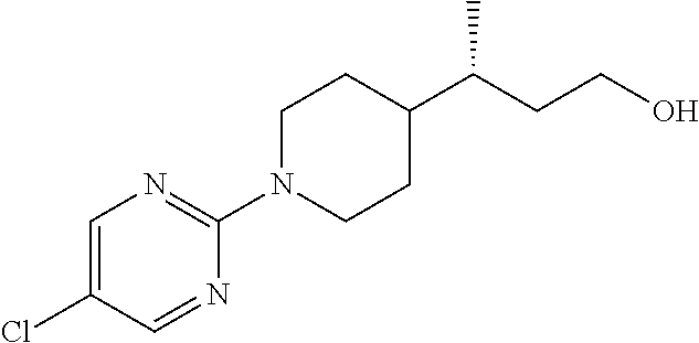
C1=C(Cl)C=NC(N2CCC(C(CCO)C)CC2)=N1
